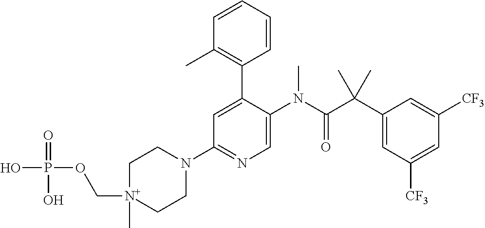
OP(=O)(O)OC[N+]1(C)CCN(C2=NC=C(N(C(C(C3=CC([CF3])=CC([CF3])=C3)(C)C)=O)C)C(C3=C(C)C=CC=C3)=C2)CC1
